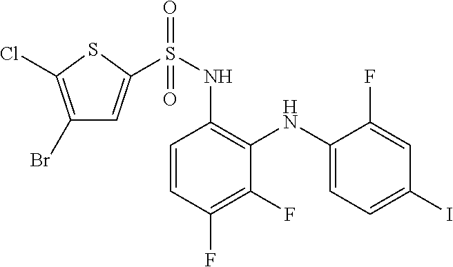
C1=CC(F)=C(F)C(NC2=CC=C(I)C=C2F)=C1NS(=O)(=O)C1=CC(Br)=C(Cl)S1
